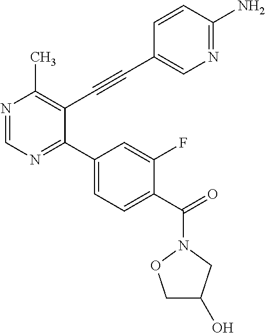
N1=CN=C(C2=CC=C(C(=O)N3CC(O)CO3)C(F)=C2)C(C#CC2=CN=C(N)C=C2)=C1C
